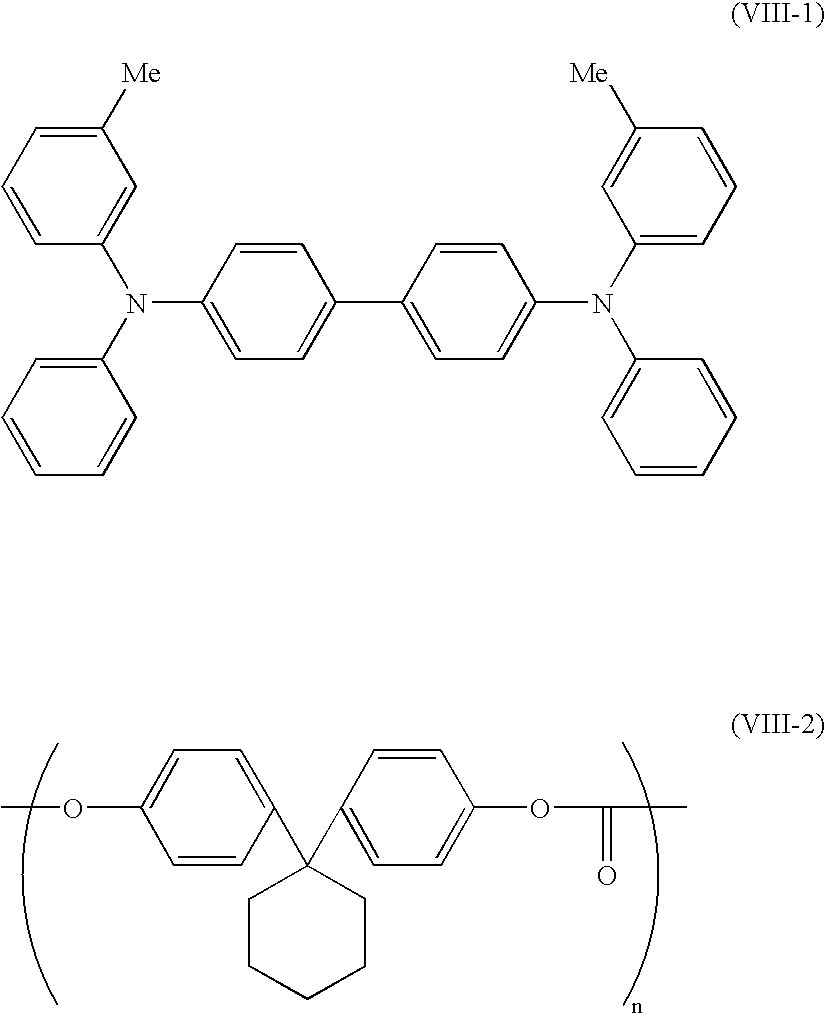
C1CCCCC1(C1=CC=C(OC)C=C1)C1=CC=C(OC(=O)C)C=C1.C1([Me])=CC=CC(N(C2=CC=CC=C2)C2=CC=C(C3=CC=C(N(C4=CC=CC=C4)C4=CC=CC([Me])=C4)C=C3)C=C2)=C1
